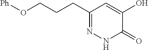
[Ph]OCCCC1=NNC(=O)C(O)=C1
